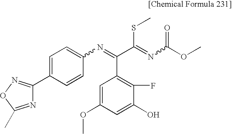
C1=C(C2=NOC(C)=N2)C=CC(N=C(C2=C(F)C(O)=CC(OC)=C2)C(SC)=NC(OC)=O)=C1
